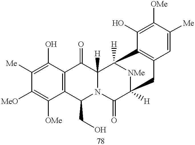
C12=C(C(O)=C([Me])C([MeO])=C1[OMe])C(=O)C1([H])N(C2CO)C(=O)C2([H])[NMe]C1([H])C1=C(C=C([Me])C([OMe])=C1O)C2
